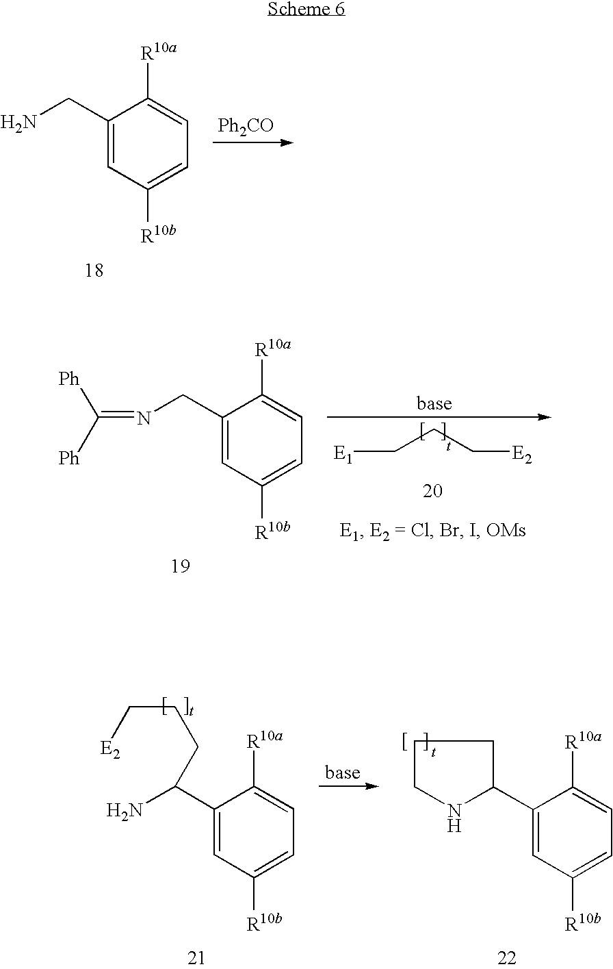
C1(CN)=CC([R10b])=CC=C1[R10a].[Ph2CO].C1(CN=C([Ph])[Ph])=CC([R10b])=CC=C1[R10a].[E1]CCC[E2].C1(C(N)CCC[E2])=CC([R10b])=CC=C1[R10a].C1(C2CCCN2)=CC([R10b])=CC=C1[R10a]
